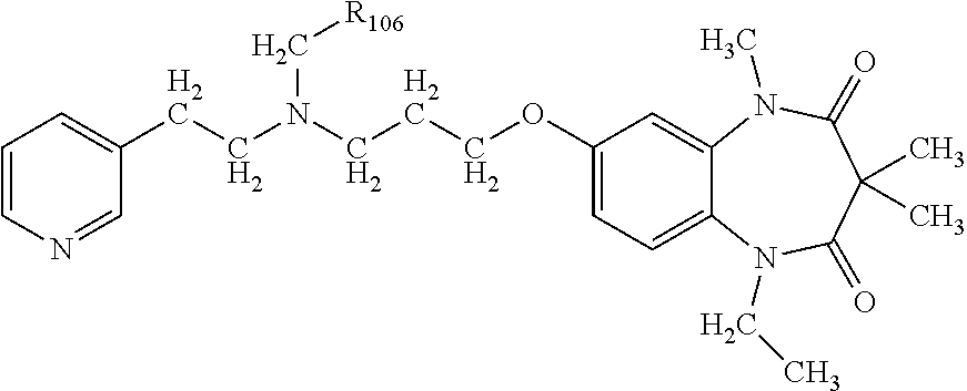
C1=CN=CC(CCN(CCCOC2=CC=C3C(=C2)N(C)C(=O)C(C)(C)C(=O)N3CC)C[R106])=C1
